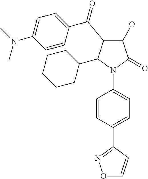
C1(O)=C(C(=O)C2=CC=C(N(C)C)C=C2)C(C2CCCCC2)N(C2=CC=C(C3=NOC=C3)C=C2)C1=O
